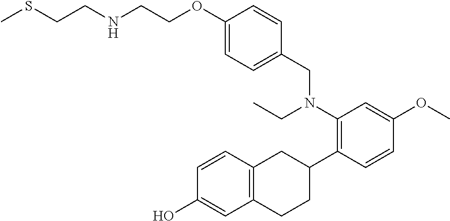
C1(O)=CC2=C(C=C1)CC(C1=C(N(CC3=CC=C(OCCNCCSC)C=C3)CC)C=C(OC)C=C1)CC2
